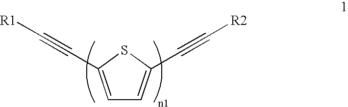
[R1]C#CC1=CC=C(C#C[R2])S1
